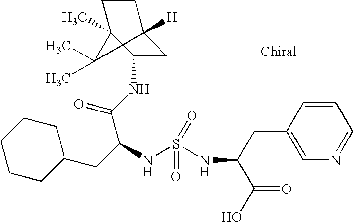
C1C2([H])CCC(C)(C1NC(C(CC1CCCCC1)NS(=O)(=O)NC(C(=O)O)CC1=CN=CC=C1)=O)C2(C)C
